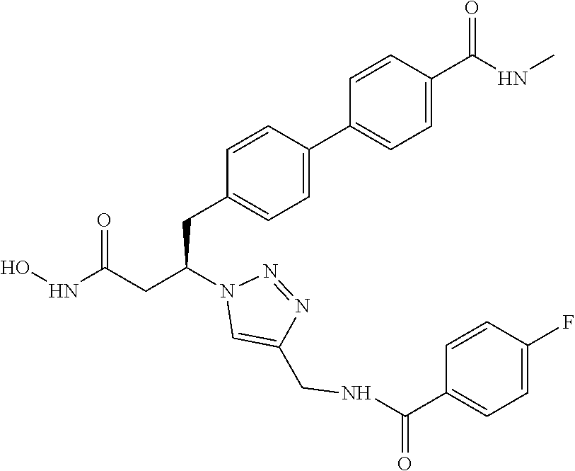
ONC(CC(N1C=C(CNC(C2=CC=C(F)C=C2)=O)N=N1)CC1=CC=C(C2=CC=C(C(=O)NC)C=C2)C=C1)=O
